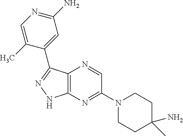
C12=C(N=C(N3CCC(N)(C)CC3)C=N1)NN=C2C1=CC(N)=NC=C1C
